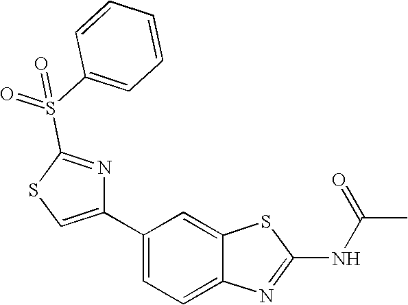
C1(C2=CSC(S(C3=CC=CC=C3)(=O)=O)=N2)=CC=C2C(=C1)SC(NC(C)=O)=N2
